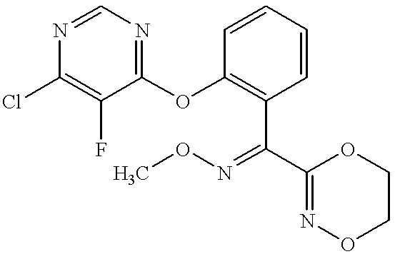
C1(Cl)=C(F)C(OC2=C(C(=NOC)C3=NOCCO3)C=CC=C2)=NC=N1
